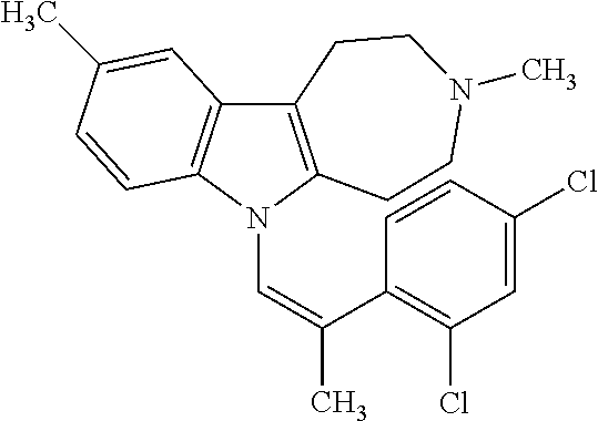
C12=C(N(C=C(C)C3=C(Cl)C=C(Cl)C=C3)C3=C1C=C(C)C=C3)CCN(C)CC2
